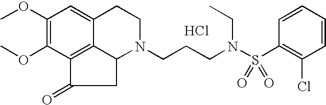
Cl.C12=C3C(OC)=C(OC)C=C1CCN(CCCN(S(C1=C(Cl)C=CC=C1)(=O)=O)CC)C2CC3=O
